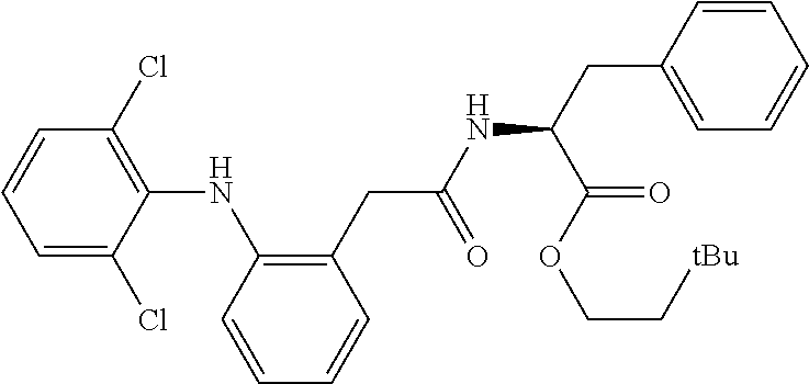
C1=CC=C(Cl)C(NC2=C(CC(=O)NC(C(=O)OCC[tBu])CC3=CC=CC=C3)C=CC=C2)=C1Cl
